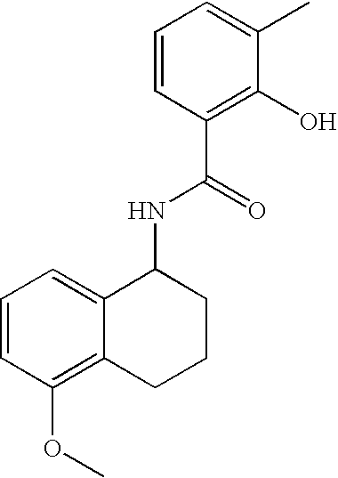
C1=CC(OC)=C2C(=C1)C(NC(C1=C(O)C(C)=CC=C1)=O)CCC2
